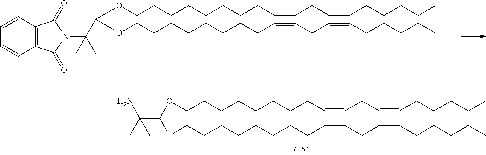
C1=CC2=C(C=C1)C(=O)N(C(C(OCCCCCCCCC=CCC=CCCCCC)OCCCCCCCCC=CCC=CCCCCC)(C)C)C2=O.NC(C(OCCCCCCCCC=CCC=CCCCCC)OCCCCCCCCC=CCC=CCCCCC)(C)C
